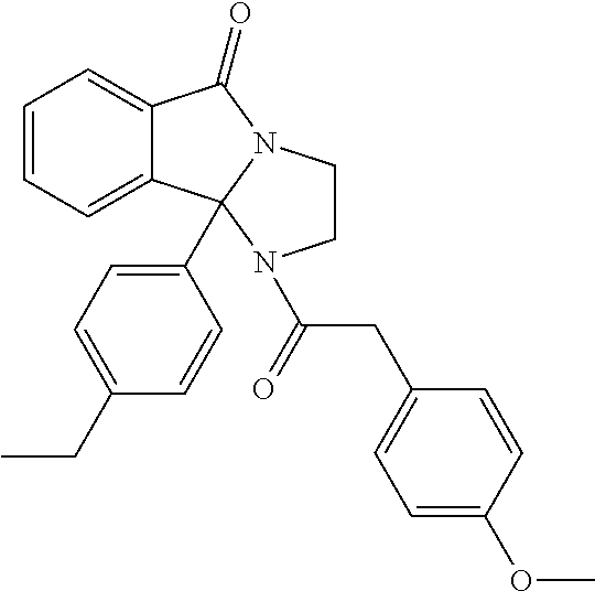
C12=CC=CC=C1C1(C3=CC=C(CC)C=C3)N(C2=O)CCN1C(CC1=CC=C(OC)C=C1)=O
